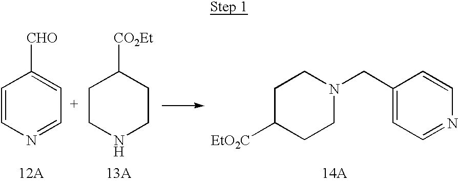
[13A].[14A].C1=CN=CC=C1[CHO].[12A].C1CNCCC1[CO2Et].C1C([EtO2C])CCN(CC2=CC=NC=C2)C1
